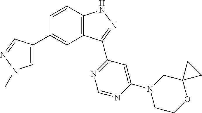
C1=C(C2=CC3=C(C=C2)NN=C3C2=NC=NC(N3CCOC4(C3)CC4)=C2)C=NN1C
